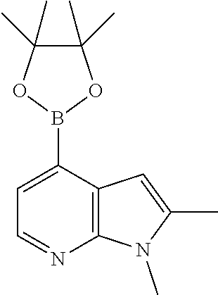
C1(B2OC(C)(C)C(C)(C)O2)=CC=NC2=C1C=C(C)N2C
